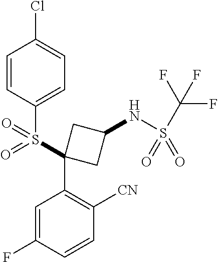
C1=CC(S(=O)(=O)C2(C3=C([CN])C=CC(F)=C3)CC(NS(=O)(=O)C(F)(F)F)C2)=CC=C1Cl
